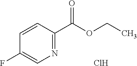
C1=CC(C(OCC)=O)=NC=C1F.Cl
